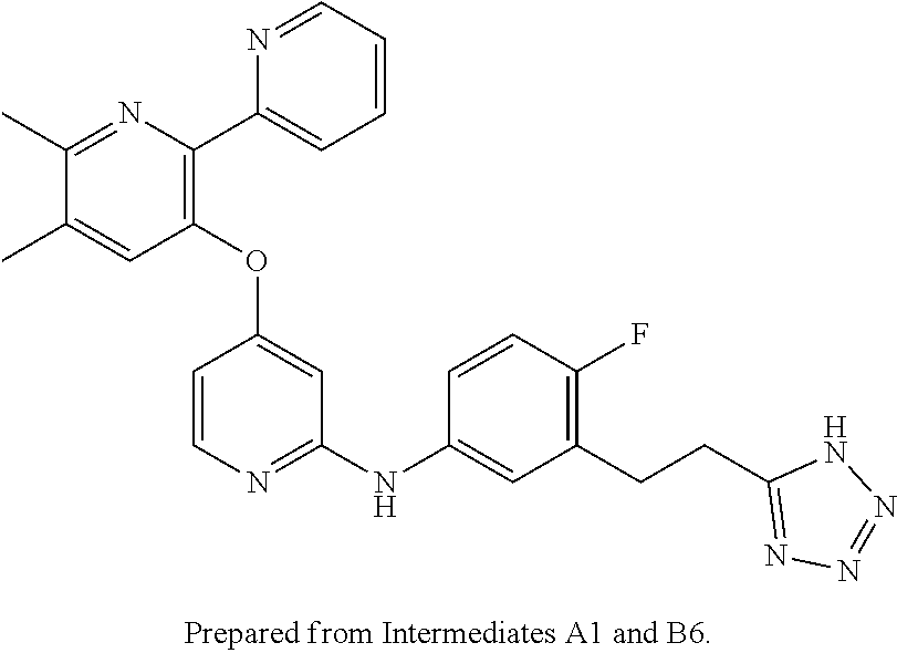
C1(OC2=CC(NC3=CC(CCC4=NN=NN4)=C(F)C=C3)=NC=C2)=C(C2=CC=CC=N2)N=C(C)C(C)=C1
